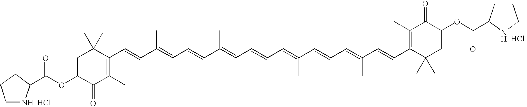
Cl.C1C(OC(=O)C2CCCN2)C(=O)C(C)=C(C=CC(=CC=CC(=CC=CC=C(C=CC=C(C=CC2=C(C)C(=O)C(OC(=O)C3CCCN3)CC2(C)C)C)C)C)C)C1(C)C.[HCl]
